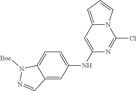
N1([Boc])N=CC2=CC(NC3=CC4=CC=CN4C(Cl)=N3)=CC=C12
